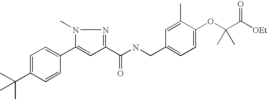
C1=C(C(C)(C)C)C=CC(C2=CC(C(NCC3=CC=C(OC(C([OEt])=O)(C)C)C(C)=C3)=O)=NN2C)=C1
